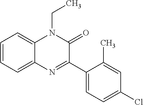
C1=CC=C2C(=C1)N(CC)C(=O)C(C1=CC=C(Cl)C=C1C)=N2
